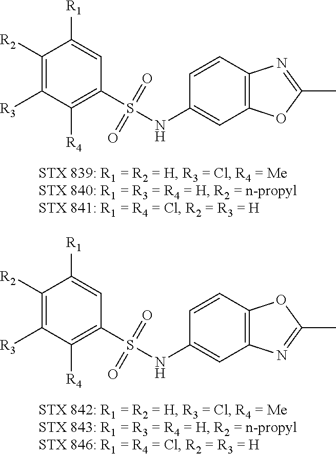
C1([R2])=C([R3])C([R4])=C(S(NC2=CC3=C(C=C2)N=C(C)O3)(=O)=O)C=C1[R1].C1([R2])=C([R3])C([R4])=C(S(NC2=CC3=C(C=C2)OC(C)=N3)(=O)=O)C=C1[R1]
